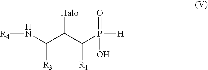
N(C(C(C(P([H])(=O)O)[R1])[Halo])[R3])[R4]
